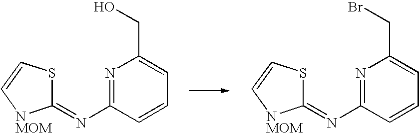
C1(=NC2=NC(CO)=CC=C2)SC=C[NMOM]1.C1(=NC2=NC(CBr)=CC=C2)SC=C[NMOM]1
